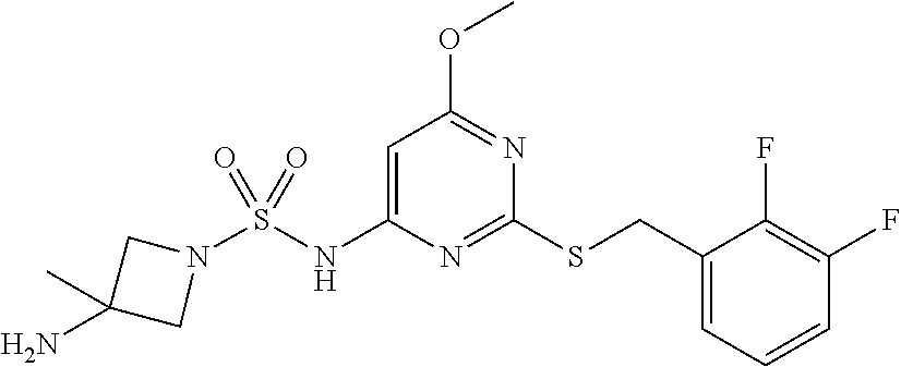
N1=C(SCC2=CC=CC(F)=C2F)N=C(OC)C=C1NS(=O)(=O)N1CC(N)(C)C1
